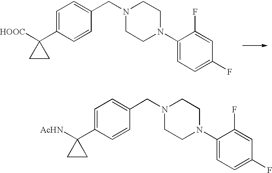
C1=C(C2([AcHN])CC2)C=CC(CN2CCN(C3=CC=C(F)C=C3F)CC2)=C1.C1=C(C2([HOOC])CC2)C=CC(CN2CCN(C3=CC=C(F)C=C3F)CC2)=C1
